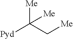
[Me]C(C[Me])([Pyd])[Me]
